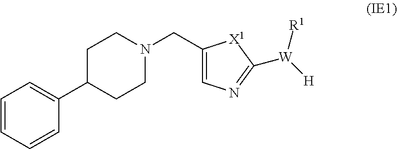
N1(CC2=CN=C([W]([H])[R1])[X1]2)CCC(C2=CC=CC=C2)CC1
